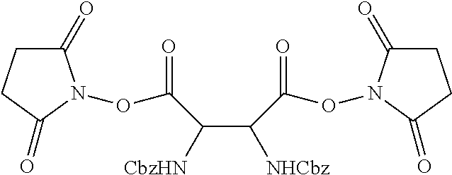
[CbzHN]C(C([NHCbz])C(ON1C(=O)CCC1=O)=O)C(ON1C(=O)CCC1=O)=O
